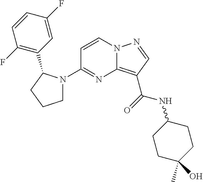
C1=CN2C(=C(C(=O)NC3CCC(C)(O)CC3)C=N2)N=C1N1CCCC1C1=C(F)C=CC(F)=C1
